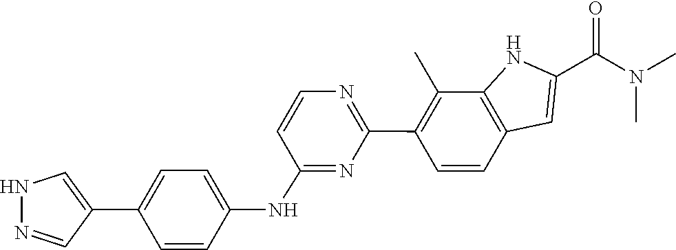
C1(C2=NC=CC(NC3=CC=C(C4=CNN=C4)C=C3)=N2)=C(C)C2=C(C=C1)C=C(C(N(C)C)=O)N2
